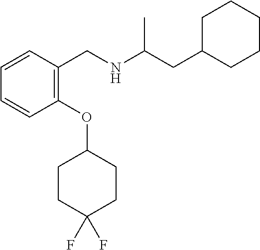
C1=CC=CC(CNC(CC2CCCCC2)C)=C1OC1CCC(F)(F)CC1
